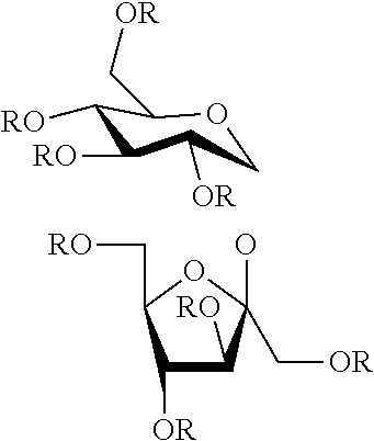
C1OC(C[OR])C([RO])C([RO])C1[OR].C1([OR])C([RO])C(O)(C[OR])OC1C[RO]
